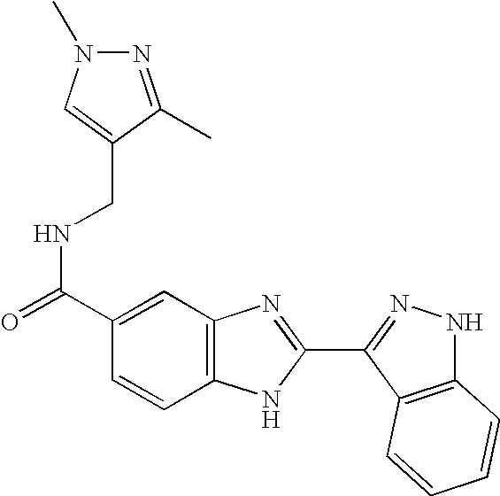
N(C(C1=CC2=C(C=C1)NC(C1=NNC3=C1C=CC=C3)=N2)=O)CC1=CN(C)N=C1C
